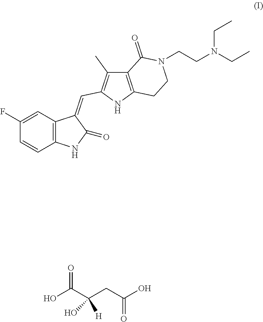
C1(F)=CC2=C(C=C1)NC(=O)C2=CC1=C(C)C2=C(N1)CCN(CCN(CC)CC)C2=O.OC(C(CC(O)=O)(O)[H])=O
